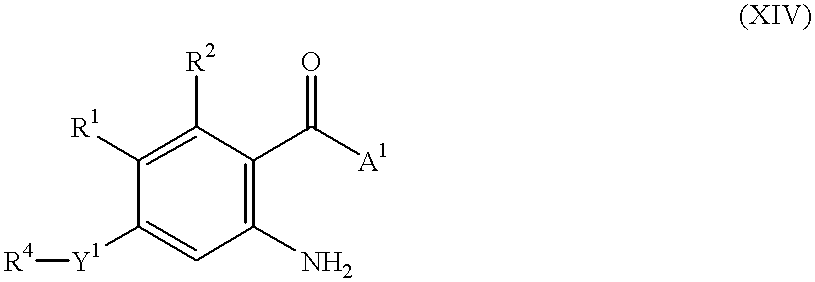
[R4][Y1]C1=CC(N)=C(C([A1])=O)C([R2])=C1[R1]
